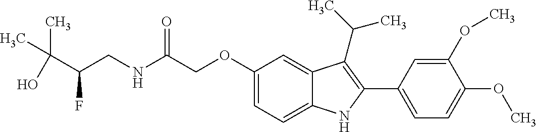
C(C(=O)NCC(C(C)(C)O)F)OC1=CC=C2C(=C1)C(C(C)C)=C(C1=CC=C(OC)C(OC)=C1)N2
